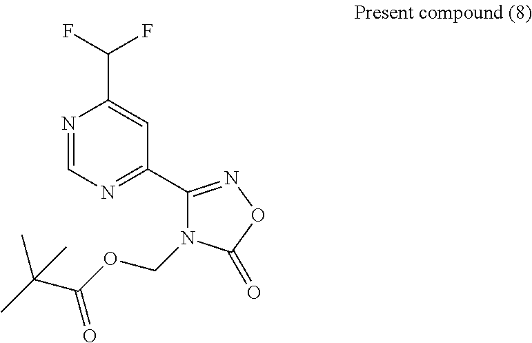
N1=CN=C(C2=NOC(=O)N2COC(C(C)(C)C)=O)C=C1C(F)F
